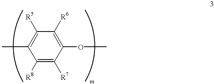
C1([R8])=C([R7])C(OC)=C([R6])C([R5])=C1C
